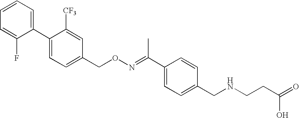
C1([CF3])=CC(CON=C(C2=CC=C(CNCCC(=O)O)C=C2)C)=CC=C1C1=CC=CC=C1F
